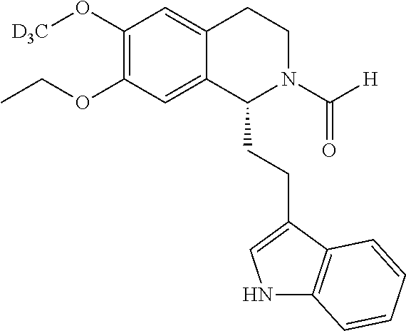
O(C1=C(O[D3C])C=C2C(=C1)C(CCC1=CNC3=C1C=CC=C3)N(C([H])=O)CC2)CC
